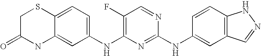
C12=CC=C(NC3=C(F)C=NC(NC4=CC5=C(C=C4)NN=C5)=N3)C=C1NC(=O)CS2
